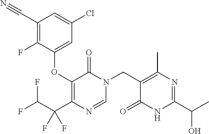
C1=NC(C(F)(F)C(F)F)=C(OC2=CC(Cl)=CC(C#N)=C2F)C(=O)N1CC1=C(C)N=C(C(C)O)NC1=O
